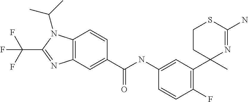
C1=C(NC(C2=CC3=C(C=C2)N(C(C)C)C(C(F)(F)F)=N3)=O)C=CC(F)=C1C1(C)N=C(N)SCC1
